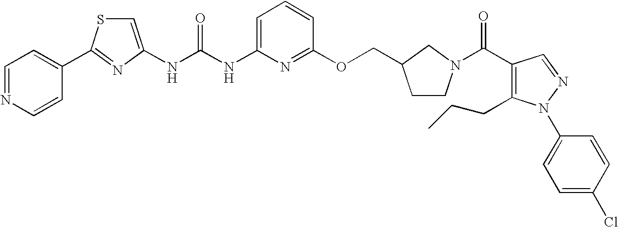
N(C(NC1=CC=CC(OCC2CCN(C(=O)C3=C(CCC)N(C4=CC=C(Cl)C=C4)N=C3)C2)=N1)=O)C1=CSC(C2=CC=NC=C2)=N1
